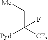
C(C([CF3])([Pyd])F)[Me]
